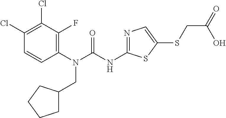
C1(N(CC2CCCC2)C(=O)NC2=NC=C(SCC(O)=O)S2)=C(F)C(Cl)=C(Cl)C=C1
